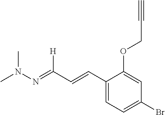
C1(C=CC(=NN(C)C)[H])=CC=C(Br)C=C1OCC#C
